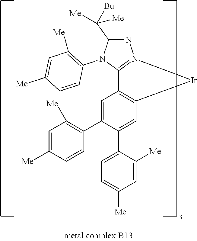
C1=C(C2=C([Me])C=C([Me])C=C2)C(C2=CC=C([Me])C=C2[Me])=CC2=C1C1=N(N=C(C([Me])([Me])[Bu])N1C1=C([Me])C=C([Me])C=C1)[Ir]2
